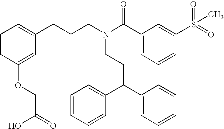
N(CCC(C1=CC=CC=C1)C1=CC=CC=C1)(CCCC1=CC=CC(OCC(=O)O)=C1)C(C1=CC=CC(S(=O)(=O)C)=C1)=O
